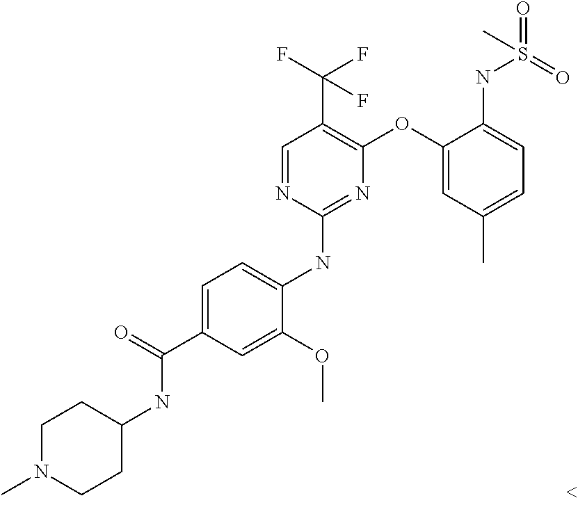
C1N(C)CCC(NC(C2=CC=C(NC3=NC(OC4=CC(C)=CC=C4NS(=O)(=O)C)=C(C(F)(F)F)C=N3)C(OC)=C2)=O)C1
